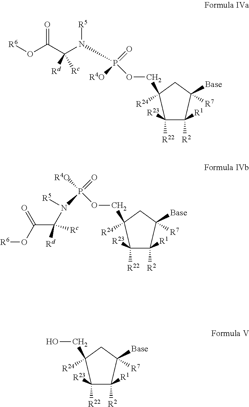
C1([R22])([R23])C([R2])([R1])C([R7])([Base])CC1([R24])COP(=O)([R4O])N(C(C(O[R6])=O)([Rc])[Rd])[R5].C1([R22])([R23])C([R2])([R1])C([R7])([Base])CC1([R24])COP(=O)(N(C(C(O[R6])=O)([Rd])[Rc])[R5])[R4O].C1([R22])([R23])C([R2])([R1])C([R7])([Base])CC1([R24])CO
